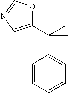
C1=CC=CC=C1C(C)(C1=CN=CO1)C
